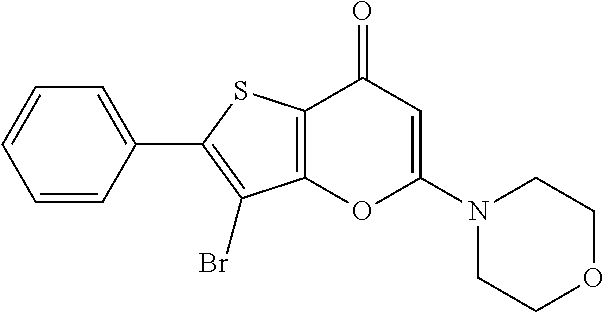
C12=C(C(=O)C=C(N3CCOCC3)O1)SC(C1=CC=CC=C1)=C2Br
